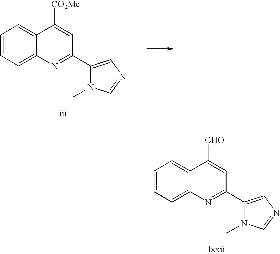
C1=CC=C2C(=C1)C([CO2Me])=CC(C1=CN=CN1C)=N2.C1=CC=C2C(=C1)C([CHO])=CC(C1=CN=CN1C)=N2
